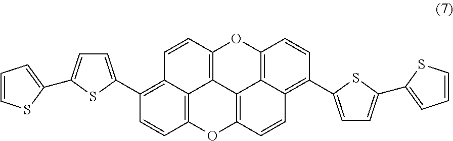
C12=C(C3=CC=C(C4=CC=CS4)S3)C=CC3=C1C1=C(C=C2)OC2=C4C1=C(O3)C=CC4=C(C1=CC=C(C3=CC=CS3)S1)C=C2
